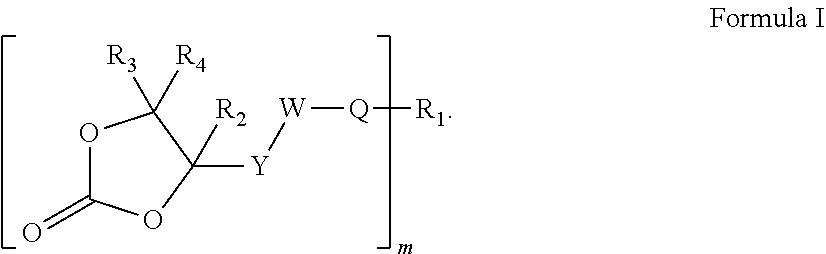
O1C(=O)OC([Y][W][Q][R1])([R2])C1([R3])[R4]
